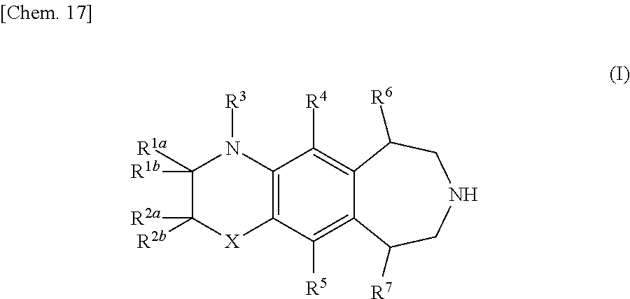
C12=C(C([R5])=C3C(=C1[R4])C([R6])CNCC3[R7])[X]C([R2b])([R2a])C([R1b])([R1a])N2[R3]
